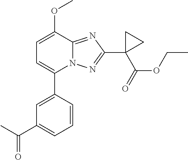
C1=C(OC)C2=NC(C3(C(=O)OCC)CC3)=NN2C(C2=CC(C(C)=O)=CC=C2)=C1
